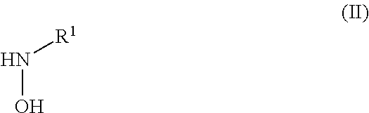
ON[R1]
